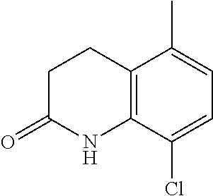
C1CC(=O)NC2=C1C(C)=CC=C2Cl
